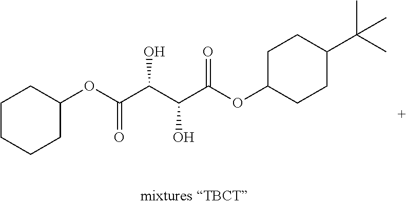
C1CCCC(OC(C(C(C(OC2CCC(C(C)(C)C)CC2)=O)O)O)=O)C1
